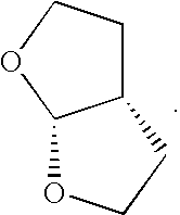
C12CCOC1OCC2
